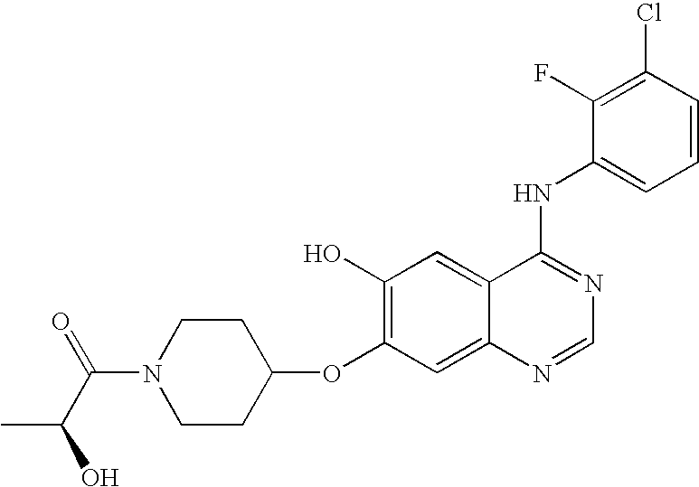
N1(C(=O)C(O)C)CCC(OC2=C(O)C=C3C(=C2)N=CN=C3NC2=CC=CC(Cl)=C2F)CC1
